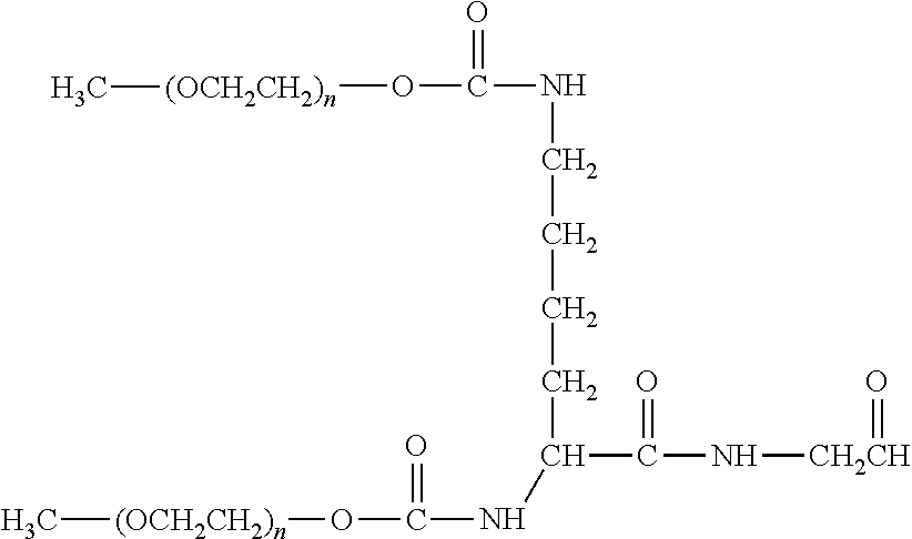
[(OCH2CH2)n](C)OC(NC(C(=O)N[CH2CH]=O)CCCCNC(O[(OCH2CH2)n]C)=O)=O
